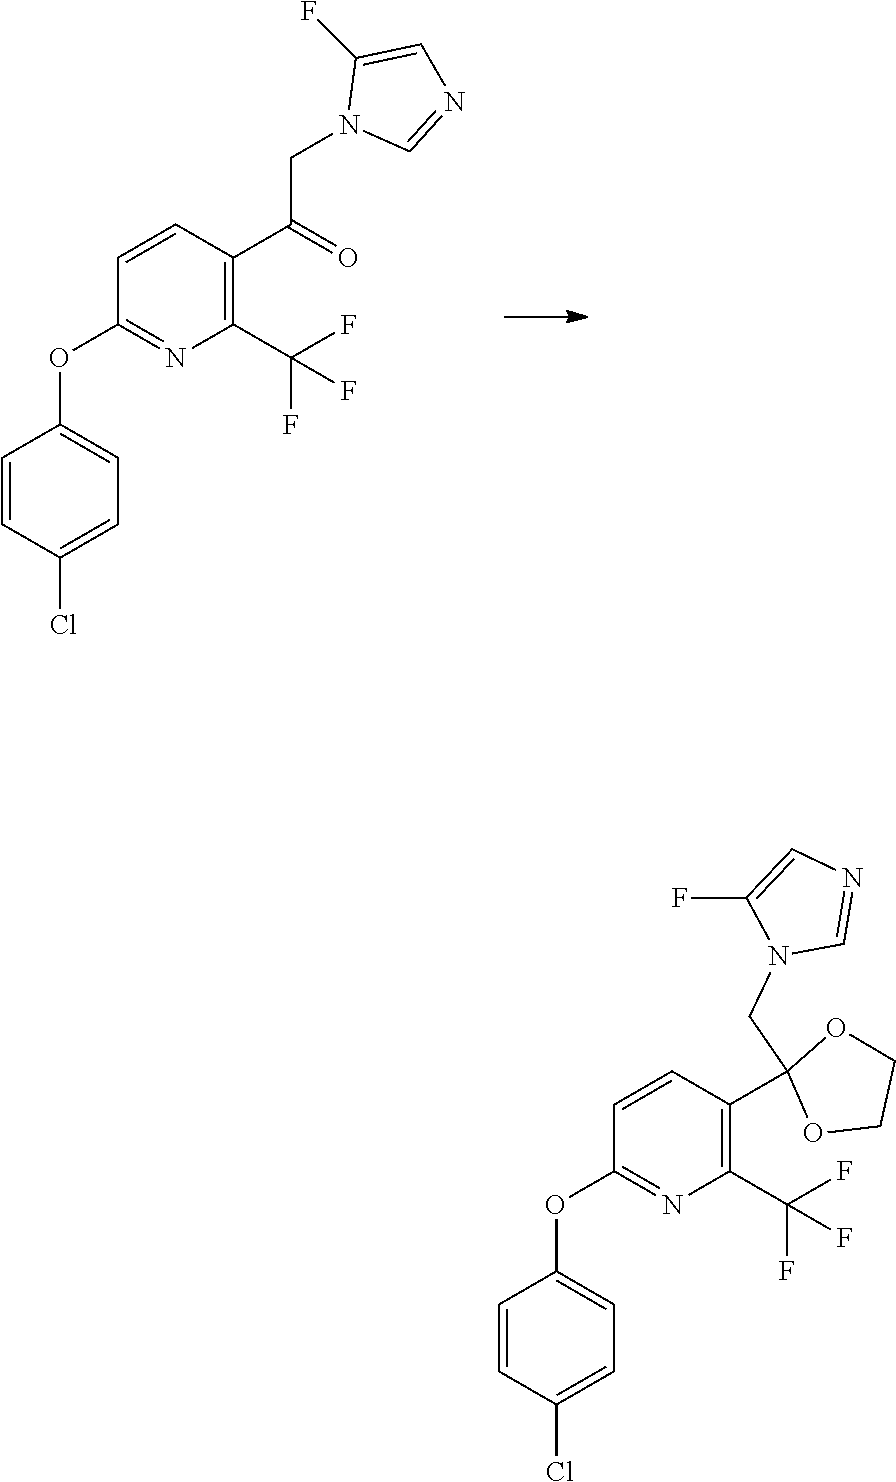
C1=CC(Cl)=CC=C1OC1=NC(C(F)(F)F)=C(C(=O)CN2C=NC=C2F)C=C1.C1=CC(Cl)=CC=C1OC1=NC(C(F)(F)F)=C(C2(CN3C=NC=C3F)OCCO2)C=C1
